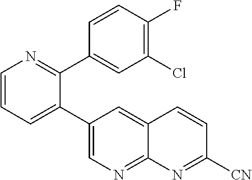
C1=CN=C(C2=CC(Cl)=C(F)C=C2)C(C2=CN=C3C(=C2)C=CC([CN])=N3)=C1
